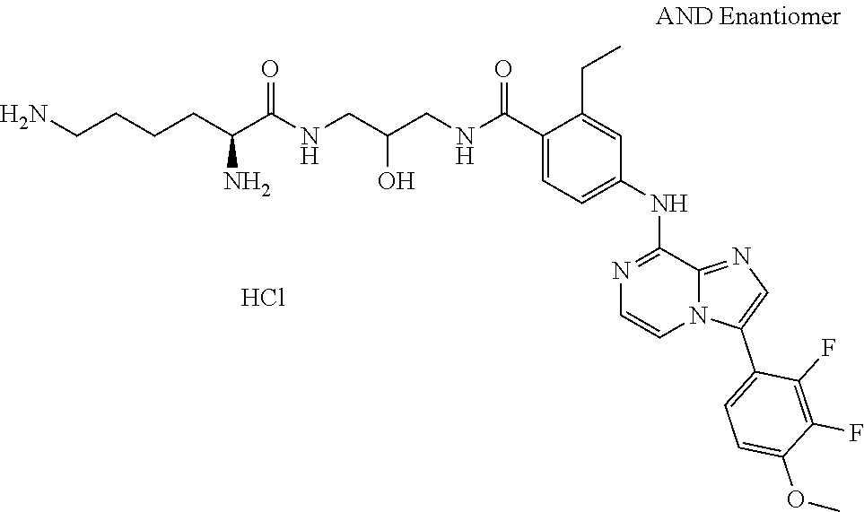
O(C1=CC=C(C2=CN=C3N2C=CN=C3NC2=CC=C(C(=O)NCC(CNC(C(CCCCN)N)=O)O)C(CC)=C2)C(F)=C1F)C.Cl
